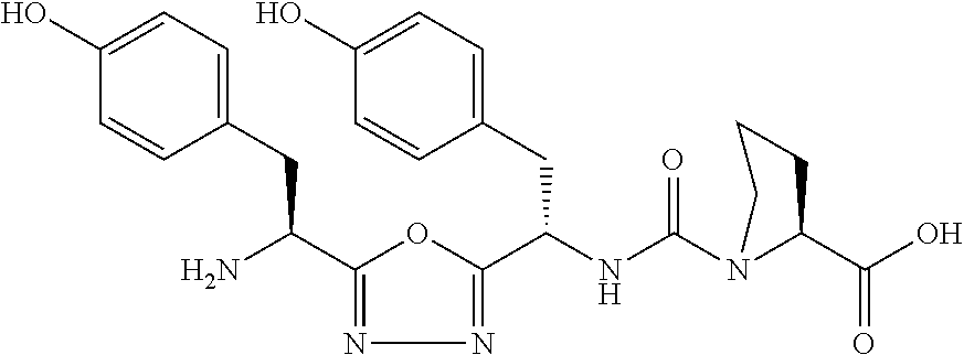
C1(C(N)CC2=CC=C(O)C=C2)=NN=C(C(NC(N2C(C(O)=O)CCC2)=O)CC2=CC=C(O)C=C2)O1
